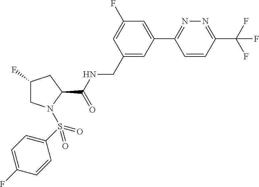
C1(F)CN(S(=O)(=O)C2=CC=C(F)C=C2)C(C(NCC2=CC(C3=NN=C(C(F)(F)F)C=C3)=CC(F)=C2)=O)C1
